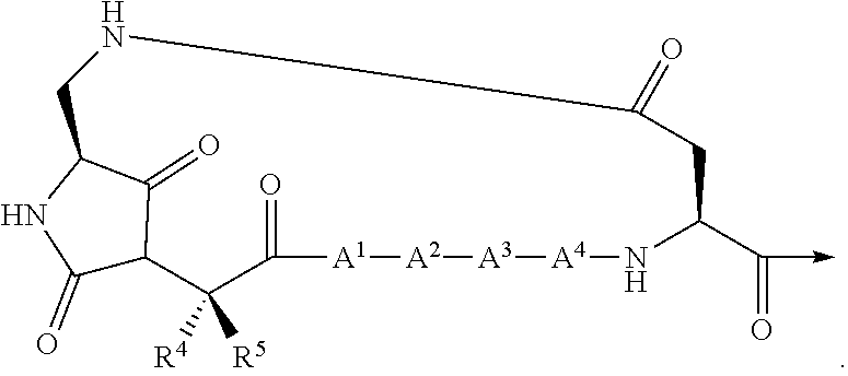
C1(=O)C2C(=O)C(N1)CNC(=O)CC(C(->C)=O)N[A4][A3][A2][A1]C(=O)C2([R5])[R4]
